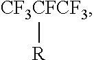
[CF3CFCF3][R]
